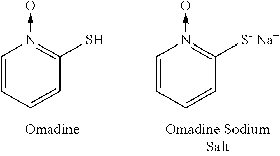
C1=CC=CC(S)=N1->O.C1=CC=CC([S- Na+])=N1->O
